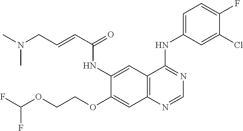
C12=C(N=CN=C1NC1=CC=C(F)C(Cl)=C1)C=C(OCCOC(F)F)C(NC(C=CCN(C)C)=O)=C2
